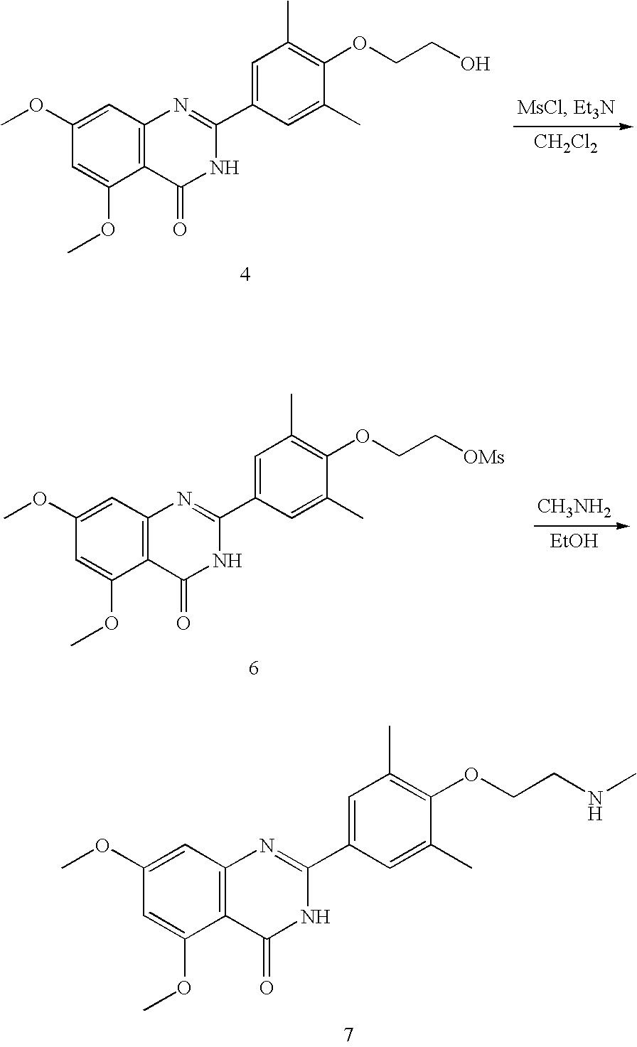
C1(OC)=CC2=C(C(OC)=C1)C(=O)NC(C1=CC(C)=C(OCCO)C(C)=C1)=N2.[CH2Cl2].C1(OC)=CC2=C(C(OC)=C1)C(=O)NC(C1=CC(C)=C(OCC[OMs])C(C)=C1)=N2.[CH3NH2].[EtOH].C1(OC)=CC2=C(C(OC)=C1)C(=O)NC(C1=CC(C)=C(OCCNC)C(C)=C1)=N2
